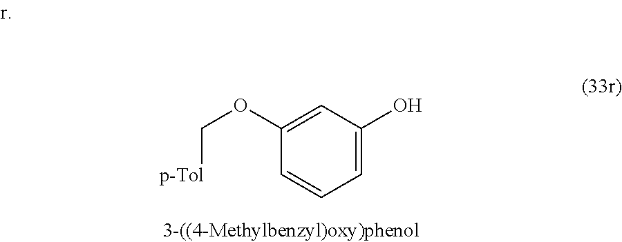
C1(OC[p-Tol])=CC(O)=CC=C1
